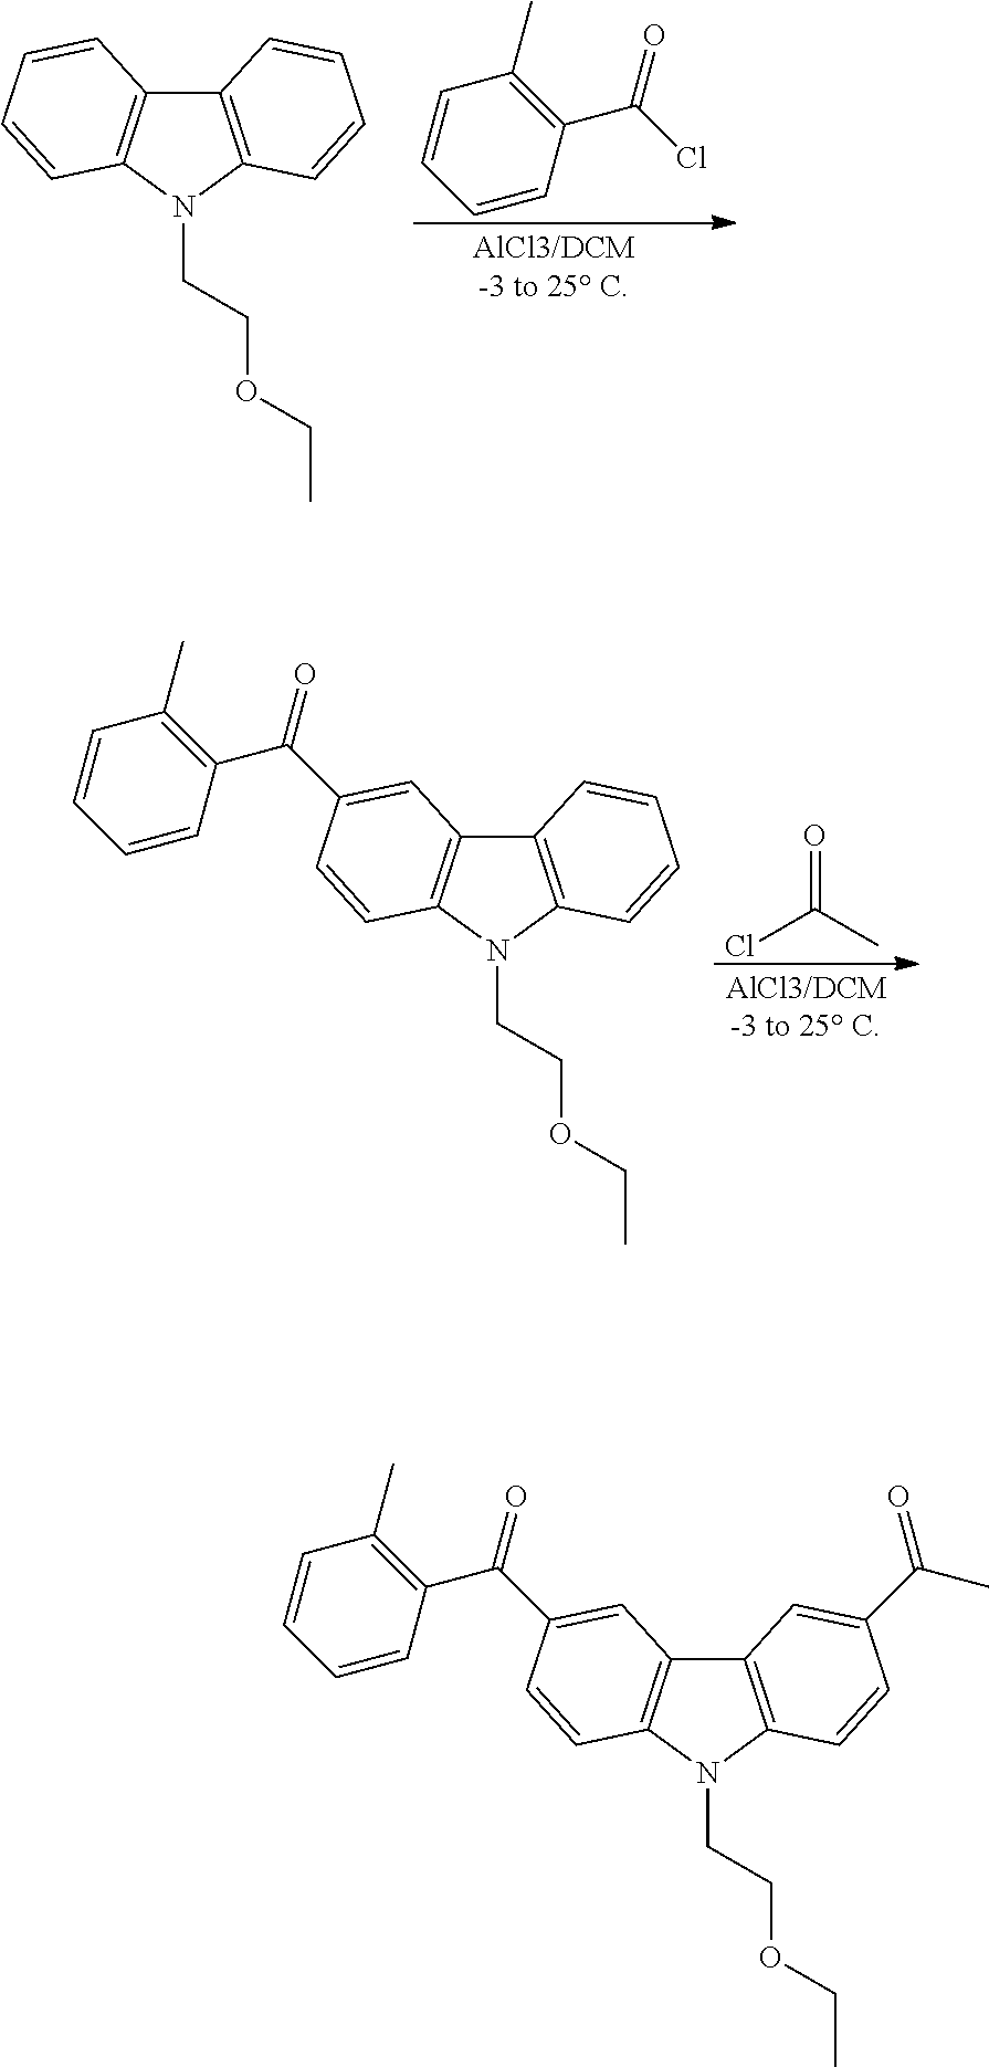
C1=CC=CC(C(Cl)=O)=C1C.C12=C(N(CCOCC)C3=C1C=CC=C3)C=CC=C2.ClC(C)=O.C12=C(N(CCOCC)C3=C1C=C(C(C1=C(C)C=CC=C1)=O)C=C3)C=CC=C2.C12=C(N(CCOCC)C3=C1C=C(C(C1=C(C)C=CC=C1)=O)C=C3)C=CC(C(C)=O)=C2
